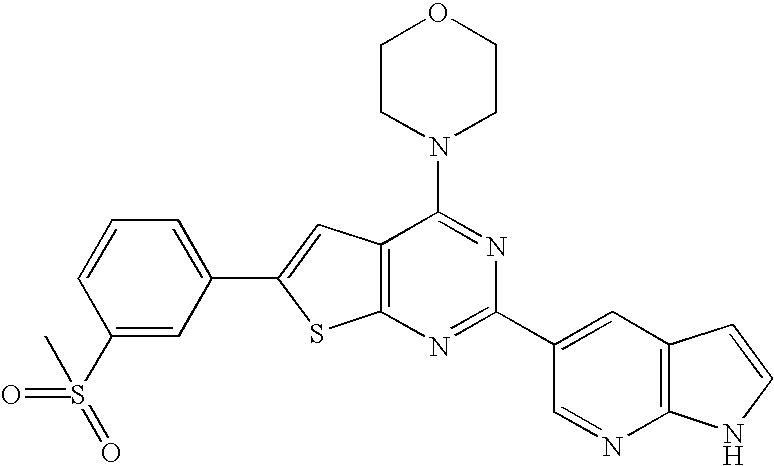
C1CN(C2=NC(C3=CC4=C(N=C3)NC=C4)=NC3=C2C=C(C2=CC=CC(S(=O)(=O)C)=C2)S3)CCO1
